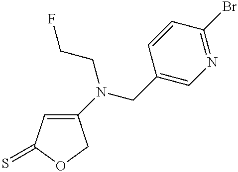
C1(N(CCF)CC2=CN=C(Br)C=C2)=CC(=S)OC1
